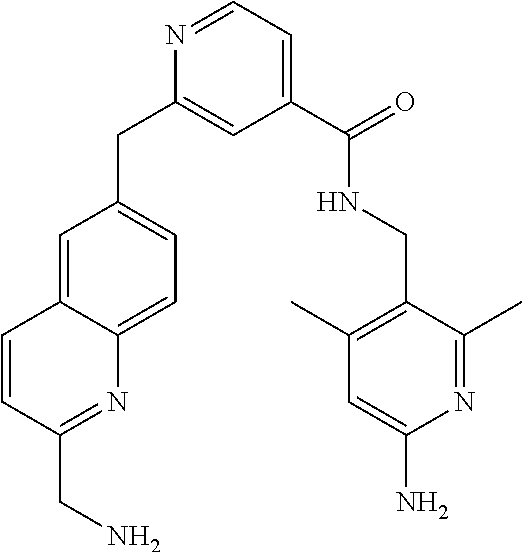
N1=CC=C(C(NCC2=C(C)C=C(N)N=C2C)=O)C=C1CC1=CC=C2C(=C1)C=CC(CN)=N2
